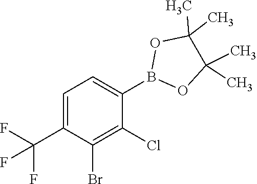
C1=C(C(F)(F)F)C(Br)=C(Cl)C(B2OC(C)(C)C(C)(C)O2)=C1
